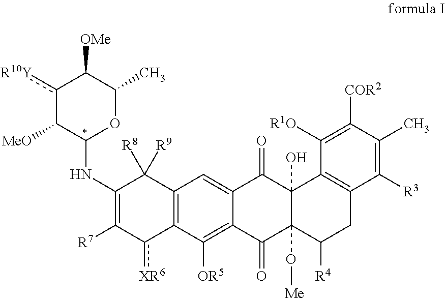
C12=C(C([OR5])=C3C(=C1)C(=O)C1(O)C(O[Me])(C3=O)C([R4])CC3=C1C([R1O])=C([COR2])C(C)=C3[R3])c([XR6])C([R7])=C(NC1OC(C)C([OMe])c([R10Y])C1[MeO])C2([R9])[R8]
